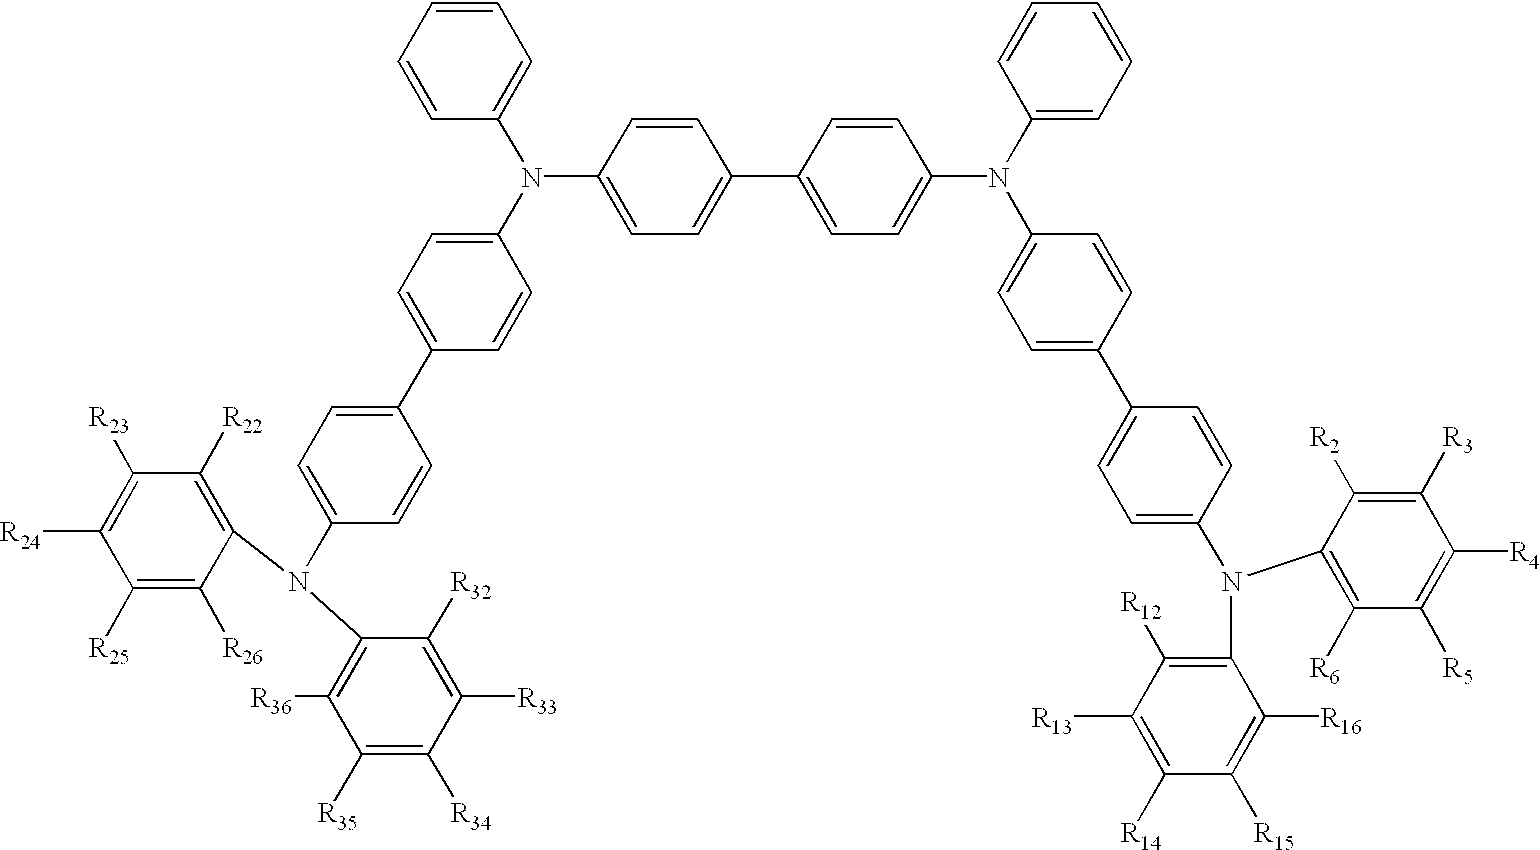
C1(C2=CC=C(N(C3=C([R36])C([R35])=C([R34])C([R33])=C3[R32])C3=C([R22])C([R23])=C([R24])C([R25])=C3[R26])C=C2)=CC=C(N(C2=CC=CC=C2)C2=CC=C(C3=CC=C(N(C4=CC=C(C5=CC=C(N(C6=C([R12])C([R13])=C([R14])C([R15])=C6[R16])C6=C([R6])C([R5])=C([R4])C([R3])=C6[R2])C=C5)C=C4)C4=CC=CC=C4)C=C3)C=C2)C=C1
